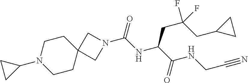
N1(C(NC(C(NCC#N)=O)CC(CC2CC2)(F)F)=O)CC2(C1)CCN(C1CC1)CC2
